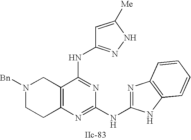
C12=C(N=C(NC3=NC4=C(N3)C=CC=C4)N=C1NC1=NNC([Me])=C1)CCN([Bn])C2
